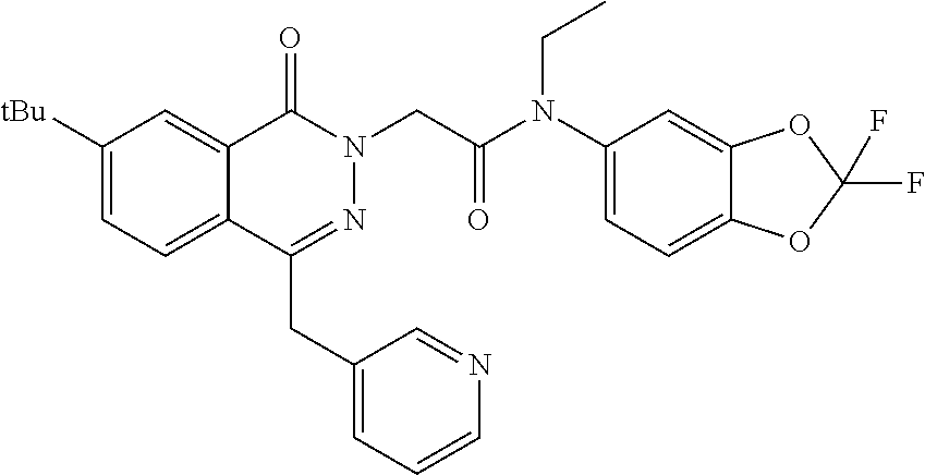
C1([tBu])=CC=C2C(=C1)C(=O)N(CC(=O)N(C1=CC=C3C(=C1)OC(F)(F)O3)CC)N=C2CC1=CC=CN=C1
